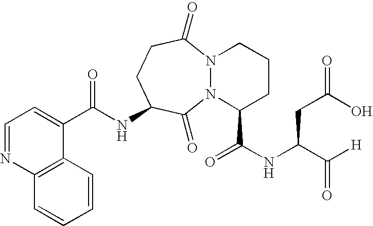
C12=C(N=CC=C1C(NC1CCC(=O)N3N(C1=O)C(C(NC(C([H])=O)CC(O)=O)=O)CCC3)=O)C=CC=C2
